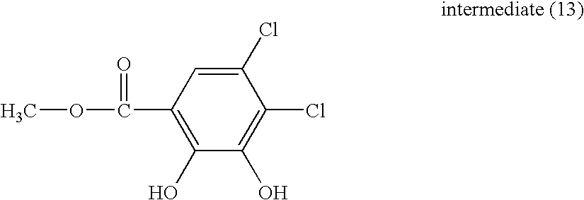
C1(Cl)=CC(C(=O)OC)=C(O)C(O)=C1Cl
